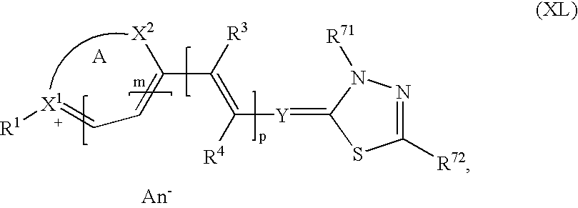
[X2]C(=CC=[X1][R1])C([R3])=C([R4])[Y]=C1N([R71])N=C([R72])S1.[A]
